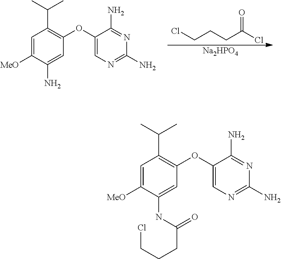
C(CCC(Cl)=O)Cl.[Na2HPO4].C1=C([MeO])C(N)=CC(OC2=CN=C(N)N=C2N)=C1C(C)C.C1=C([MeO])C(NC(CCCCl)=O)=CC(OC2=CN=C(N)N=C2N)=C1C(C)C
